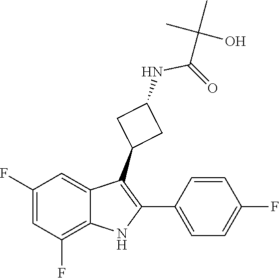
C(C(NC1CC(C2=C(C3=CC=C(F)C=C3)NC3=C(F)C=C(F)C=C23)C1)=O)(C)(C)O
